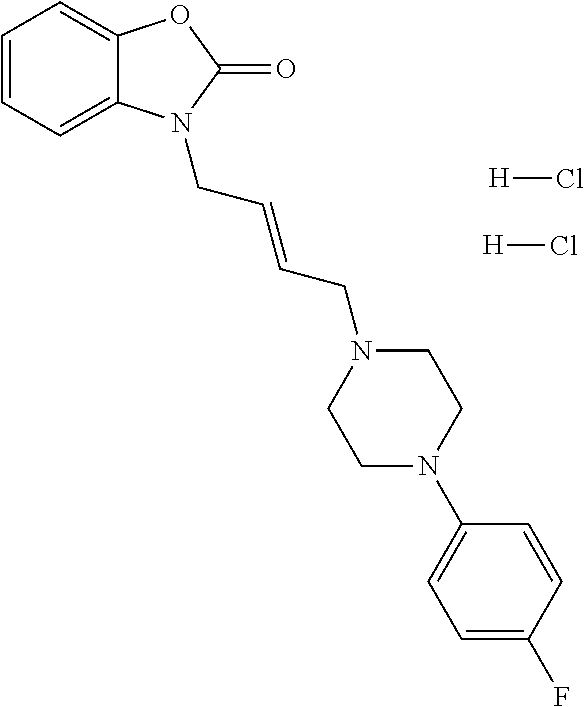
C1=CC=C2C(=C1)OC(=O)N2CC=CCN1CCN(C2=CC=C(F)C=C2)CC1.[H]Cl.[H]Cl
